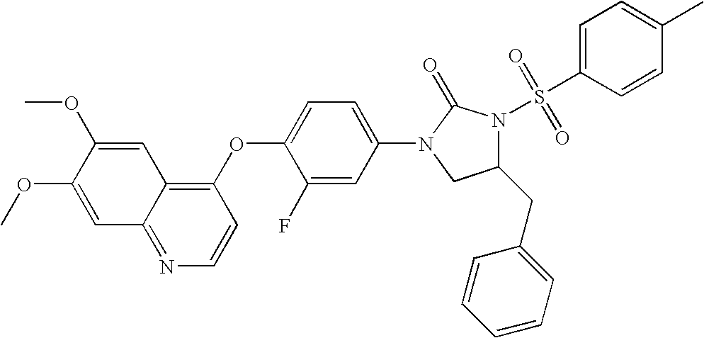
C1(OC2=CC=C(N3CC(CC4=CC=CC=C4)N(S(=O)(C4=CC=C(C)C=C4)=O)C3=O)C=C2F)=C2C(=NC=C1)C=C(OC)C(OC)=C2
